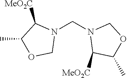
N1(CN2C([MeO2C])C(C)OC2)C([MeO2C])C(C)OC1
